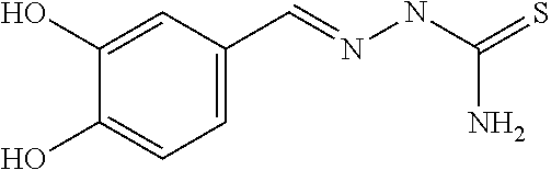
C1(O)=CC(C=NNC(N)=S)=CC=C1O
